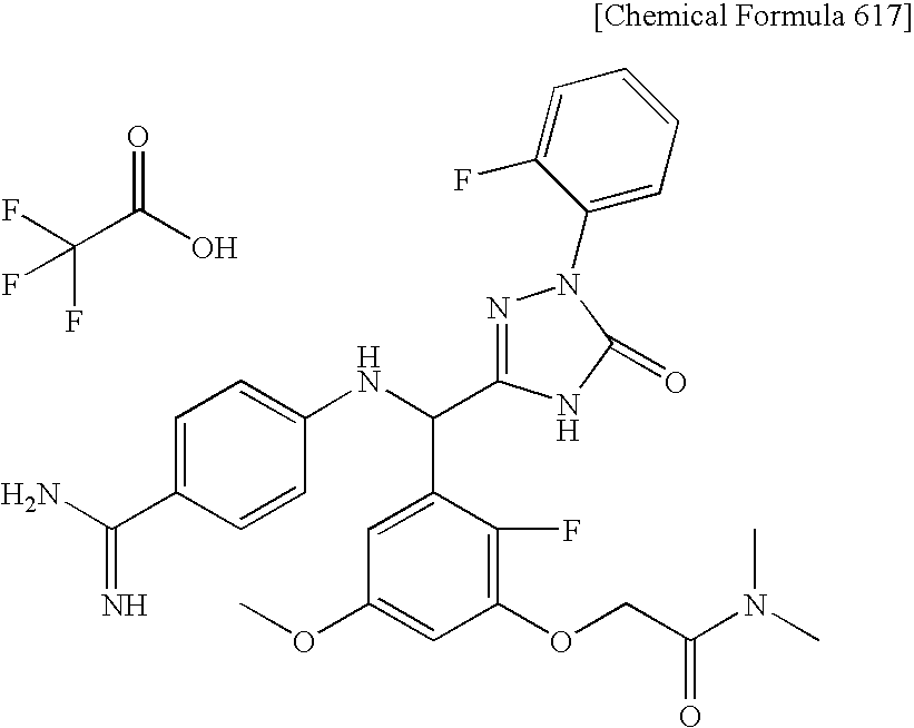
C1=C(C(N)=N)C=CC(NC(C2=CC(OC)=CC(OCC(N(C)C)=O)=C2F)C2=NN(C3=CC=CC=C3F)C(=O)N2)=C1.O=C(O)C(F)(F)F
